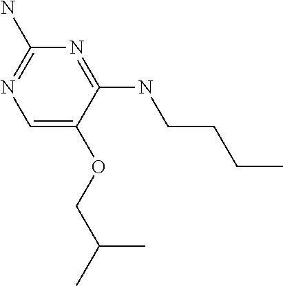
C(OC1=CN=C(N)N=C1NCCCC)C(C)C
